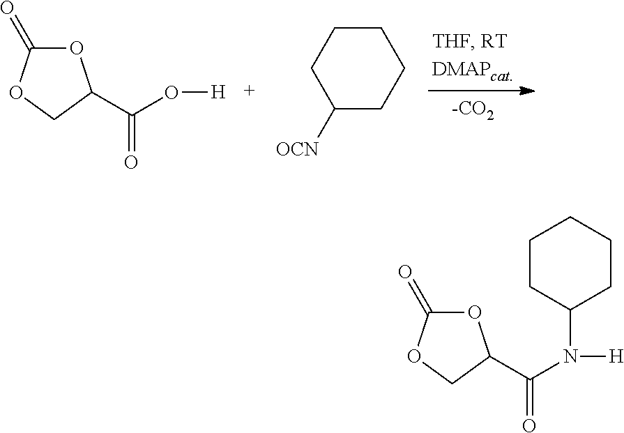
O1C(=O)OCC1C(O[H])=O.[OCN]C1CCCCC1.O1C(=O)OCC1C(N([H])C1CCCCC1)=O
